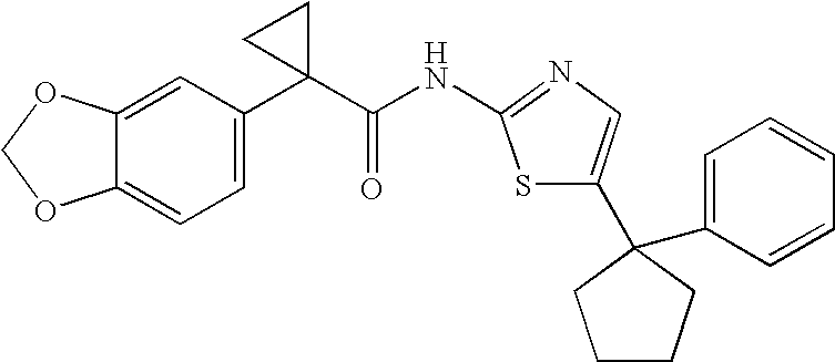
C12=CC=C(C3(C(NC4=NC=C(C5(C6=CC=CC=C6)CCCC5)S4)=O)CC3)C=C1OCO2
